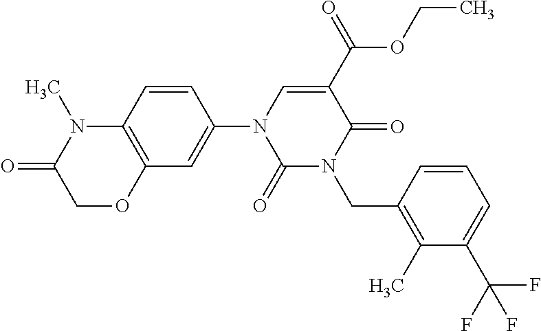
C1(=O)N(CC2=C(C)C(C(F)(F)F)=CC=C2)C(=O)C(C(OCC)=O)=CN1C1=CC2=C(C=C1)N(C)C(=O)CO2
